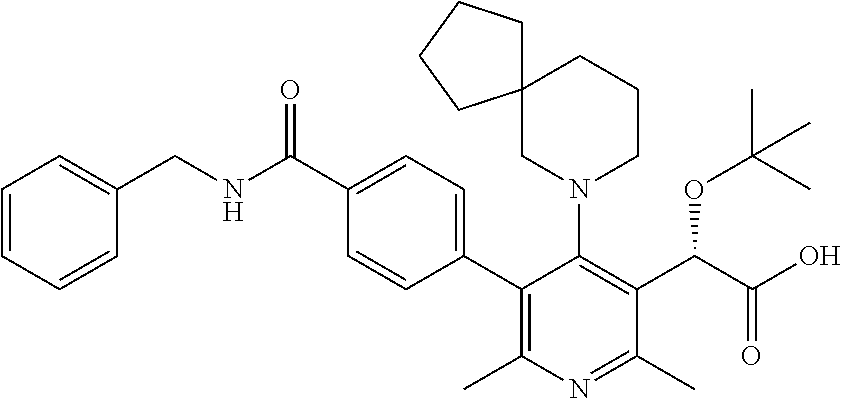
C1(C2=CC=C(C(NCC3=CC=CC=C3)=O)C=C2)=C(C)N=C(C)C(C(C(O)=O)OC(C)(C)C)=C1N1CCCC2(C1)CCCC2
